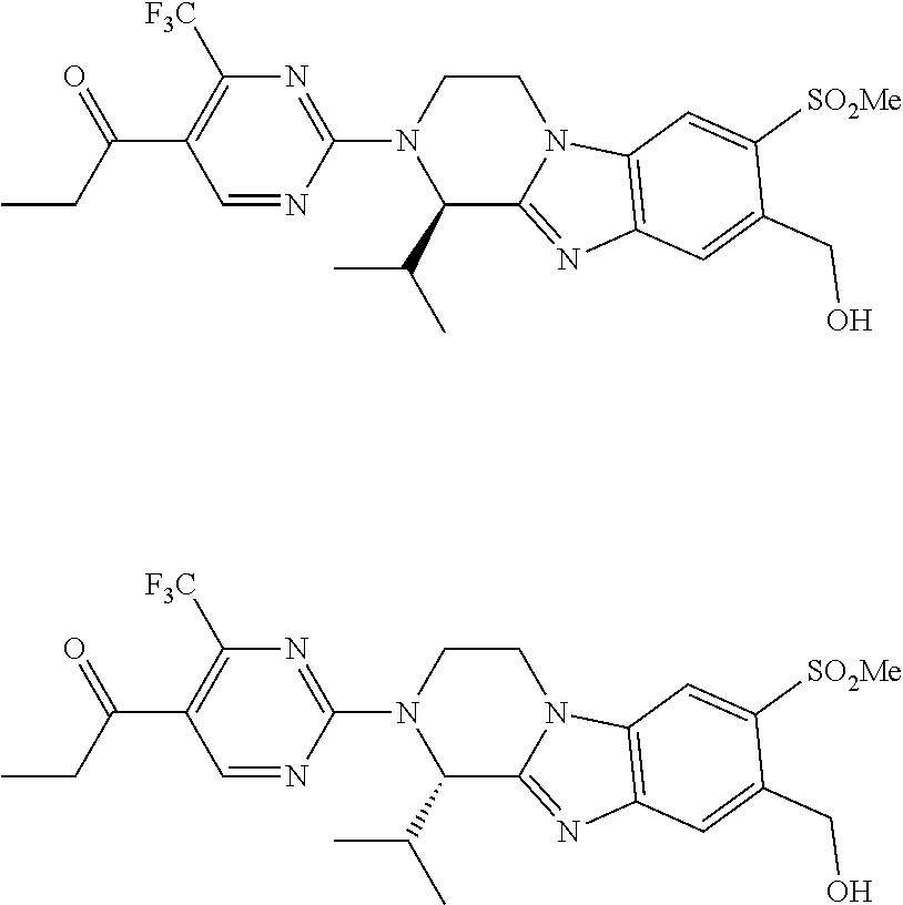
C1(C(C)C)C2=NC3=C(N2CCN1C1=NC([F3C])=C(C(CC)=O)C=N1)C=C([SO2Me])C(CO)=C3.C1(C(C)C)C2=NC3=C(N2CCN1C1=NC([F3C])=C(C(CC)=O)C=N1)C=C([SO2Me])C(CO)=C3
